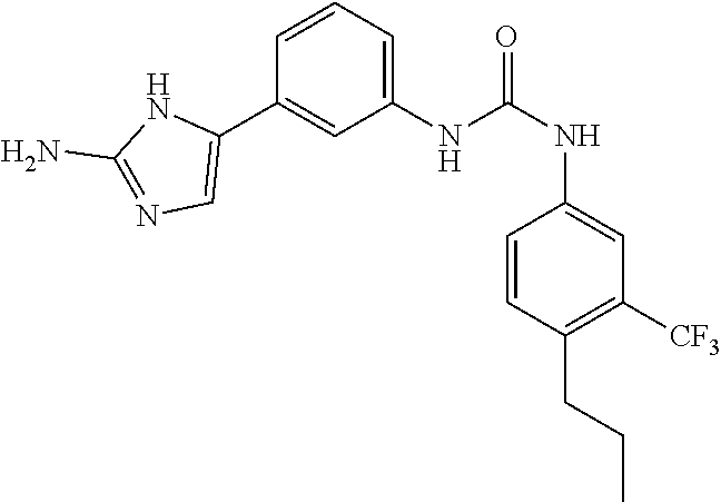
C1(NC(NC2=CC([CF3])=C(CCC)C=C2)=O)=CC=CC(C2=CN=C(N)N2)=C1
